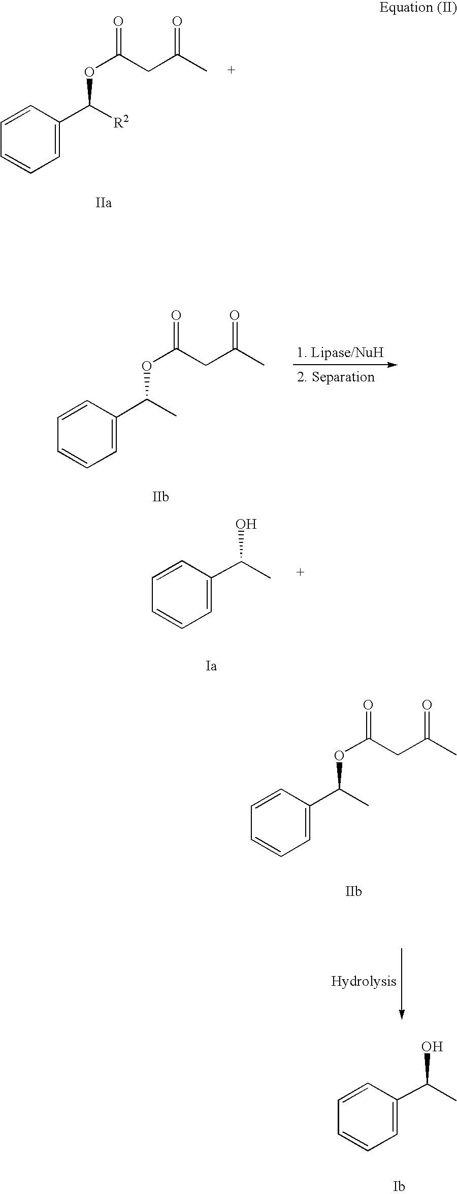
C([R2])(OC(CC(C)=O)=O)C1=CC=CC=C1.C(C)(OC(CC(C)=O)=O)C1=CC=CC=C1.CC(O)C1=CC=CC=C1.CC(OC(CC(C)=O)=O)C1=CC=CC=C1.CC(O)C1=CC=CC=C1
